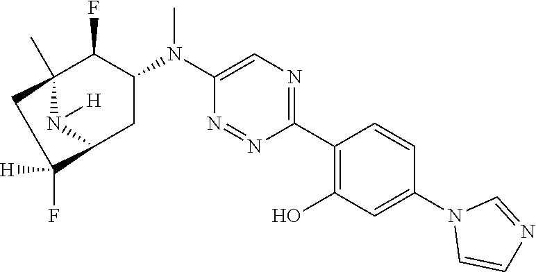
C1(C2=C(O)C=C(N3C=CN=C3)C=C2)=NC=C(N(C2C(F)C3(C)N([H])C(C2)C([H])(F)C3)C)N=N1
